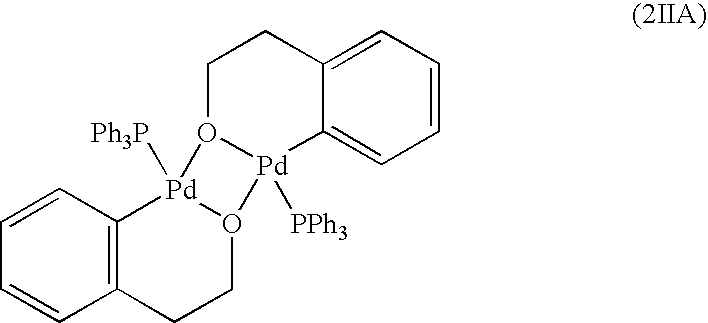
C1=CC2=C(C=C1)[Pd]1([Ph3P])O(CC2)[Pd]2([PPh3])O1CCC1=CC=CC=C21
